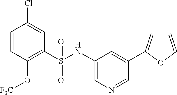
C1(S(NC2=CN=CC(C3=CC=CO3)=C2)(=O)=O)=C(O[F3C])C=CC(Cl)=C1
